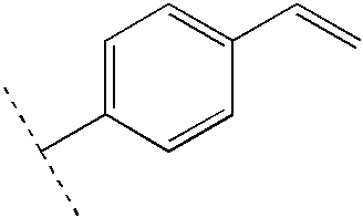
C1=C(C(C)C)C=CC(C=C)=C1
